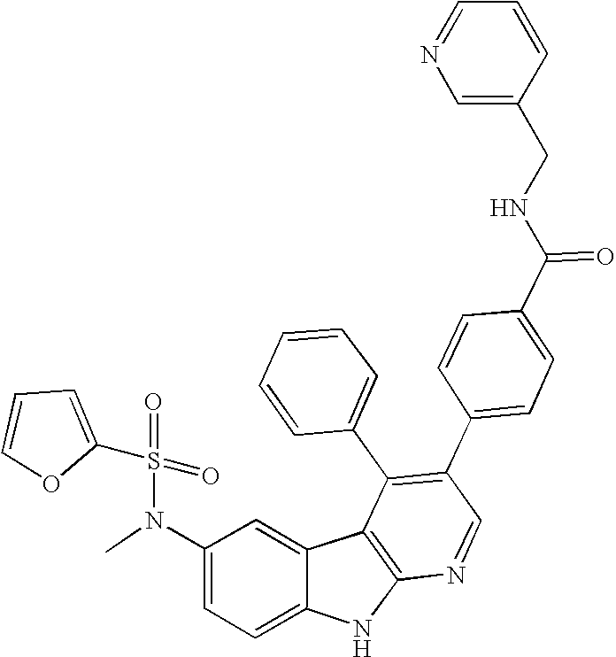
N(C1=CC=C2C(=C1)C1=C(N2)N=CC(C2=CC=C(C(NCC3=CN=CC=C3)=O)C=C2)=C1C1=CC=CC=C1)(C)S(=O)(=O)C1=CC=CO1
